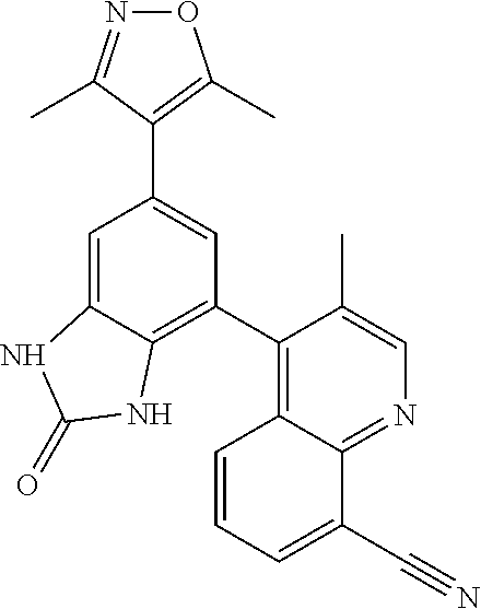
O1N=C(C)C(C2=CC(C3=C4C(=NC=C3C)C(C#N)=CC=C4)=C3C(=C2)NC(=O)N3)=C1C
